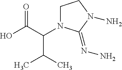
OC(C(C(C)C)N1CCN(N)C1=NN)=O
